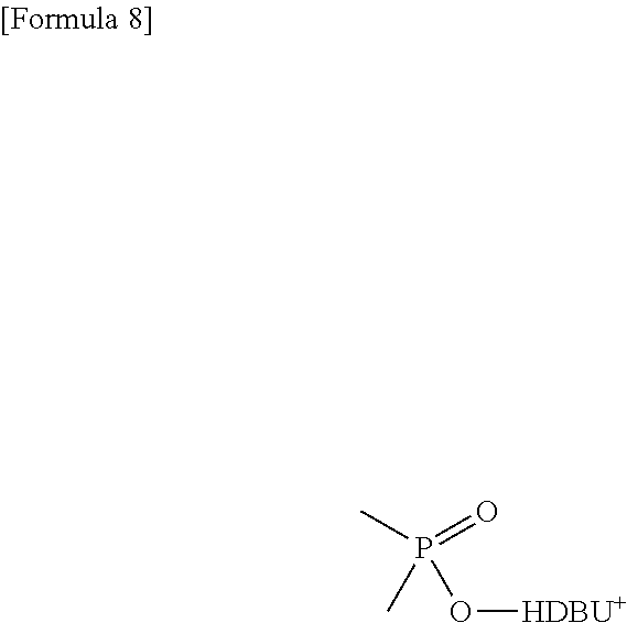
CP(=O)(O[HDBU+])C
